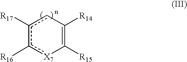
c1([R16])[X7]C([R15])=C([R14])cc1[R17]
